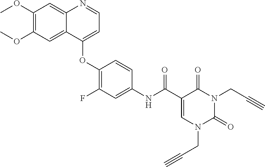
C1(OC)=C(OC)C=C2C(=C1)N=CC=C2OC1=C(F)C=C(NC(C2=CN(CC#C)C(=O)N(CC#C)C2=O)=O)C=C1
